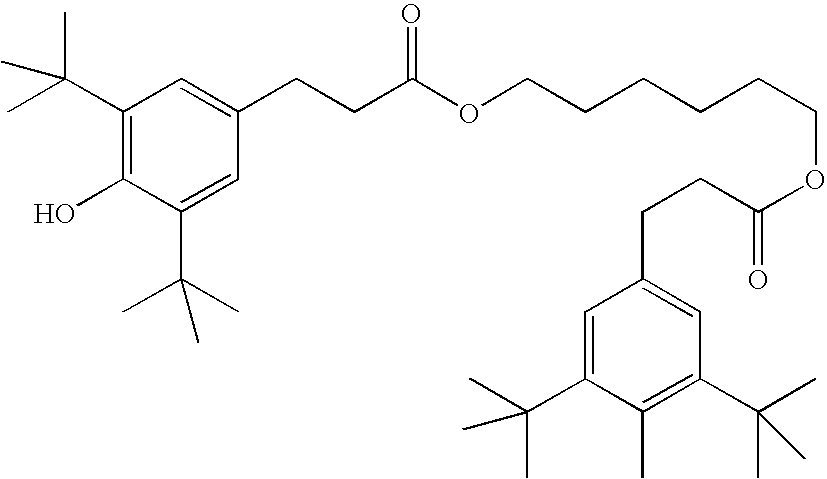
C1(CCC(OCCCCCCOC(CCC2=CC(C(C)(C)C)=C(C)C(C(C)(C)C)=C2)=O)=O)=CC(C(C)(C)C)=C(O)C(C(C)(C)C)=C1
